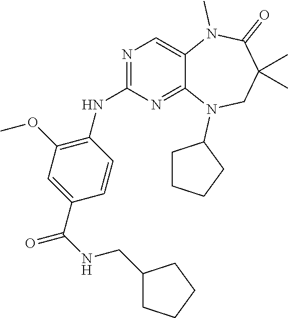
C1=CC(C(NCC2CCCC2)=O)=CC(OC)=C1NC1=NC=C2C(=N1)N(C1CCCC1)CC(C)(C)C(=O)N2C
